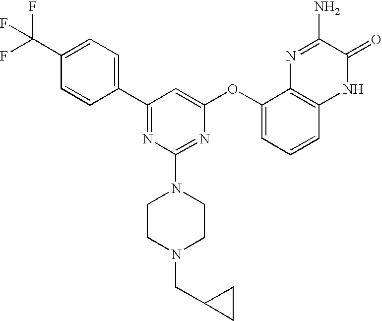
C1(C(F)(F)F)=CC=C(C2=NC(N3CCN(CC4CC4)CC3)=NC(OC3=CC=CC4=C3N=C(N)C(=O)N4)=C2)C=C1
